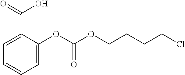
C1=C(C(O)=O)C(OC(OCCCCCl)=O)=CC=C1
